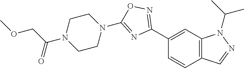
C1(C2=NOC(N3CCN(C(COC)=O)CC3)=N2)=CC2=C(C=C1)C=NN2C(C)C
